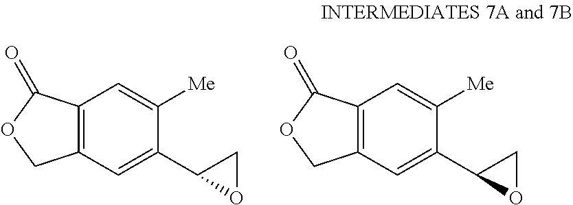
C12=C(C(=O)OC1)C=C([Me])C(C1OC1)=C2.C12=C(C(=O)OC1)C=C([Me])C(C1OC1)=C2
